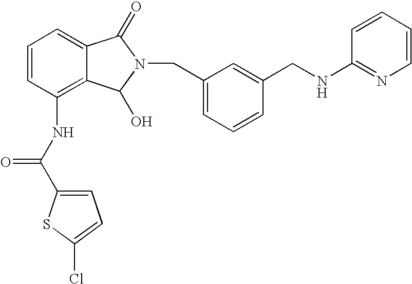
C1=C2C(=C(NC(C3=CC=C(Cl)S3)=O)C=C1)C(O)N(CC1=CC=CC(CNC3=NC=CC=C3)=C1)C2=O
